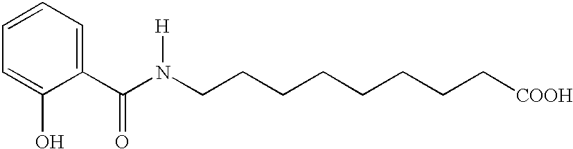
C1=CC=C(O)C(C(N(CCCCCCCC[COOH])[H])=O)=C1
